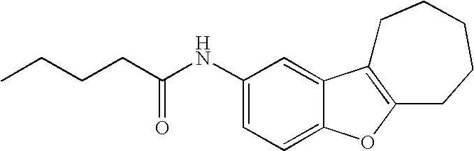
CCCCC(NC1=CC=C2C(=C1)C1=C(O2)CCCCC1)=O
